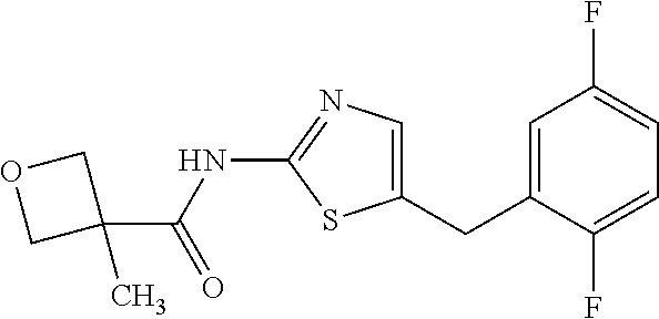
C1=C(CC2=CN=C(NC(=O)C3(C)COC3)S2)C(F)=CC=C1F
